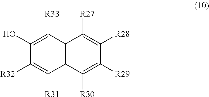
C1(O)=C([R33])C2=C(C([R31])=C1[R32])C([R30])=C([R29])C([R28])=C2[R27]
